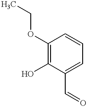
C1(OCC)=C(O)C(C=O)=CC=C1
